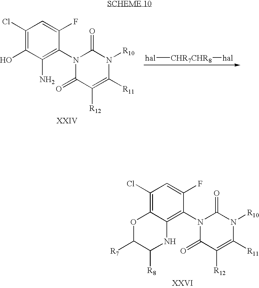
C1(Cl)=C2C(=C(N3C(=O)C([R12])=C([R11])N([R10])C3=O)C(F)=C1)NC([R8])C([R7])O2.C1(Cl)=C(O)C(N)=C(N2C(=O)C([R12])=C([R11])N([R10])C2=O)C(F)=C1.[hal][CHR7CHR8][hal]
